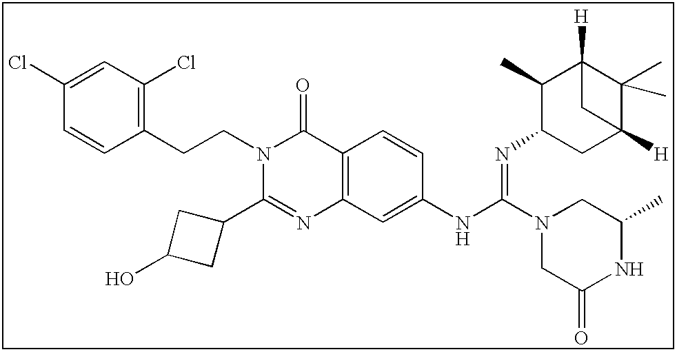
C1(Cl)=CC(Cl)=C(CCN2C(C3CC(O)C3)=NC3=C(C2=O)C=CC(NC(=NC2CC4([H])C(C)(C)C([H])(C2C)C4)N2CC(=O)NC(C)C2)=C3)C=C1
